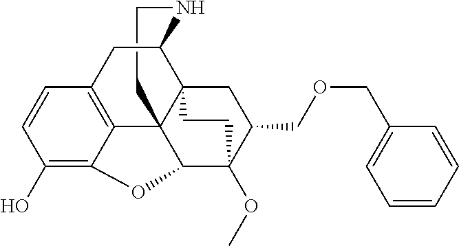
C1CNC2C34C15C1=C(C=CC(O)=C1OC5C(OC)(C(COCC1=CC=CC=C1)C3)CC4)C2
